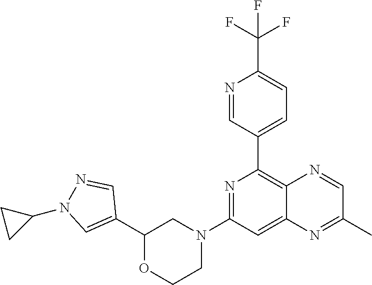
C1(C2=C3C(=CC(N4CCOC(C5=CN(C6CC6)N=C5)C4)=N2)N=C(C)C=N3)=CC=C(C(F)(F)F)N=C1
